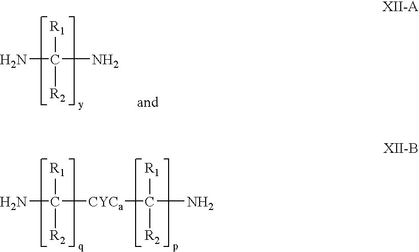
NC(N)([R1])[R2].NC([CYCa]C(N)([R1])[R2])([R1])[R2]
